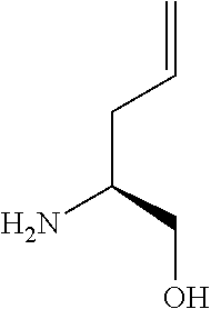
C=CCC(N)CO
